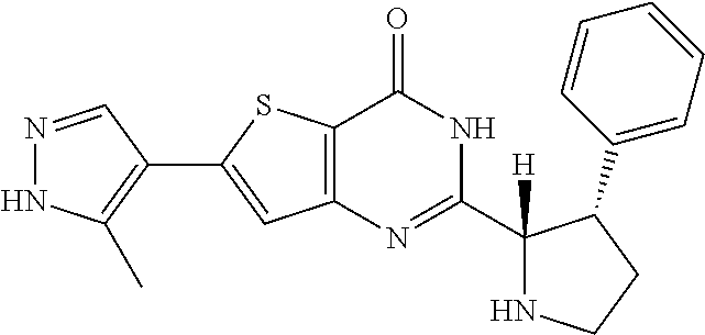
N1=CC(C2=CC3=C(S2)C(=O)NC(C2([H])NCCC2C2=CC=CC=C2)=N3)=C(C)N1
